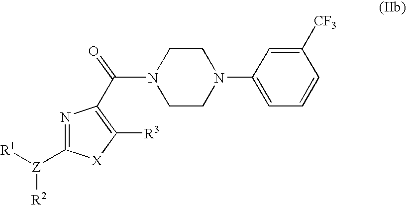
N1=C([Z]([R1])[R2])[X]C([R3])=C1C(N1CCN(C2=CC=CC([CF3])=C2)CC1)=O
